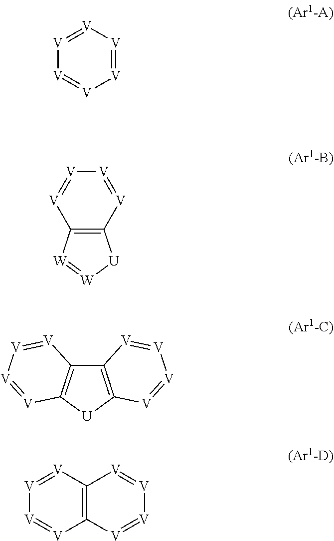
[V]1=[V][V]=[V][V]=[V]1.C12=C([V]=[V][V]=[V]1)[U][W]=[W]2.C12=C([U]C3=C1[V]=[V][V]=[V]3)[V]=[V][V]=[V]2.C12=C([V]=[V][V]=[V]1)[V]=[V][V]=[V]2
